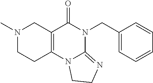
CN1CCC2=C(C1)C(=O)N(CC1=CC=CC=C1)C1=NCCN21
